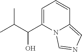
C1=C(C(C(C)C)O)N2C(=CN=C2)C=C1
